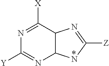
N1=C([X])C2C(N=C1[Y])NC([Z])=N2
